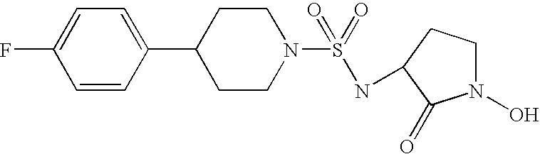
C1=CC(C2CCN(S(=O)(NC3CCN(O)C3=O)=O)CC2)=CC=C1F
